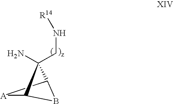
B1C2[A]C1C2(N)CN[R14]
